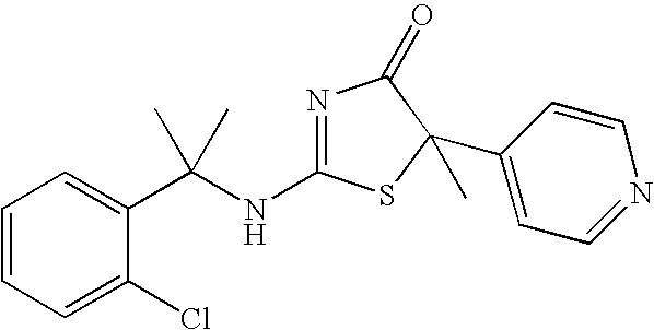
N1=C(NC(C2=CC=CC=C2Cl)(C)C)SC(C)(C2=CC=NC=C2)C1=O
